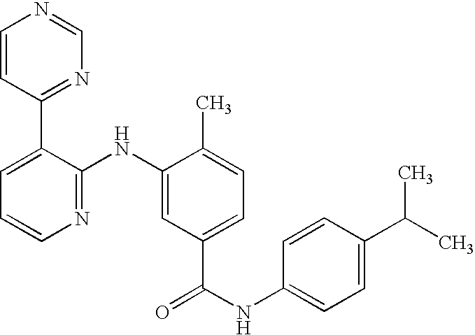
C1=CC(C2=CC=CN=C2NC2=CC(C(NC3=CC=C(C(C)C)C=C3)=O)=CC=C2C)=NC=N1
